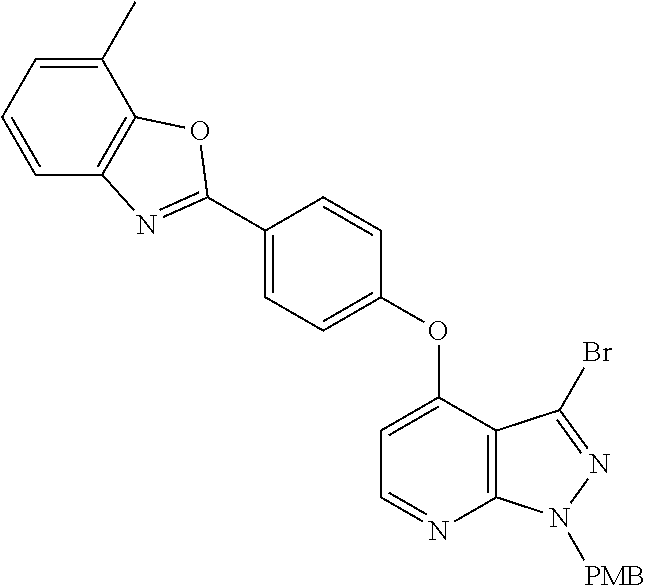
C1(C)=CC=CC2=C1OC(C1=CC=C(OC3=CC=NC4=C3C(Br)=NN4[PMB])C=C1)=N2
